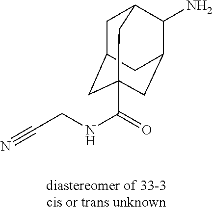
C1C2CC3(C(=O)NCC#N)CC(C(N)C1C3)C2
